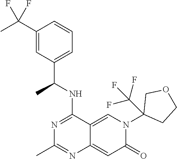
C12=CN(C3(C(F)(F)F)CCOC3)C(=O)C=C1N=C(C)N=C2NC(C1=CC=CC(C(C)(F)F)=C1)C
